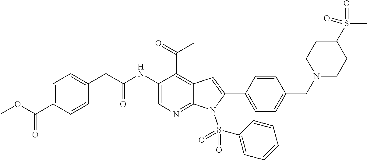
C1=C(C(=O)OC)C=CC(CC(=O)NC2=CN=C3C(=C2C(=O)C)C=C(C2=CC=C(CN4CCC(S(=O)(C)=O)CC4)C=C2)N3S(=O)(=O)C2=CC=CC=C2)=C1
